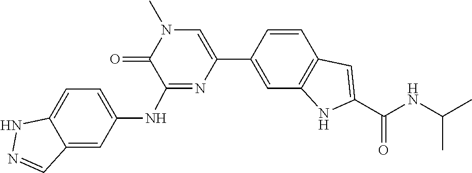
C1=CC2=C(C=C1C1=CN(C)C(=O)C(NC3=CC=C4C(=C3)C=NN4)=N1)NC(C(=O)NC(C)C)=C2
